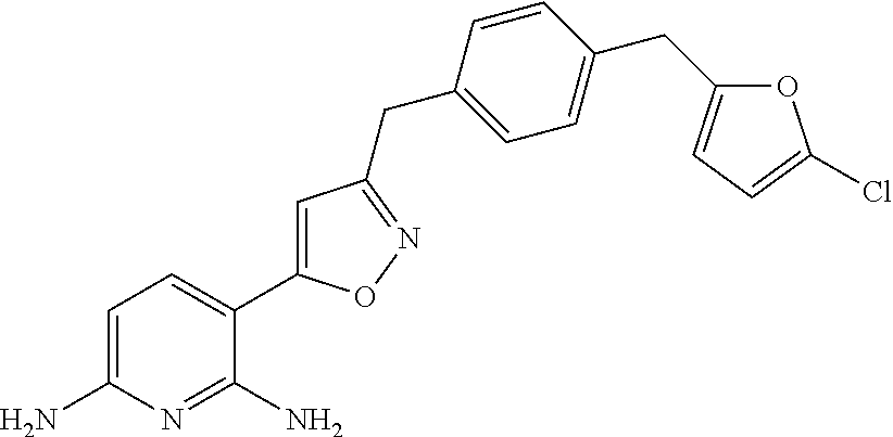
C1=C(N)N=C(N)C(C2=CC(CC3=CC=C(CC4=CC=C(Cl)O4)C=C3)=NO2)=C1
